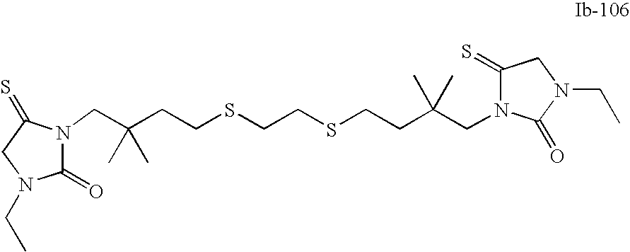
C1(=O)N(CC(CCSCCSCCC(CN2C(=S)CN(CC)C2=O)(C)C)(C)C)C(=S)CN1CC
